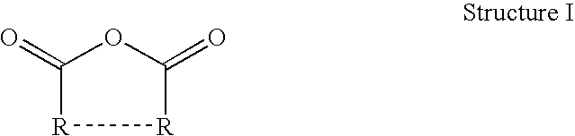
[R]1C(=O)OC(=O)[R]1
